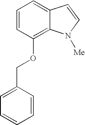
C1=CC(OCC2=CC=CC=C2)=C2C(=C1)C=CN2[Me]
